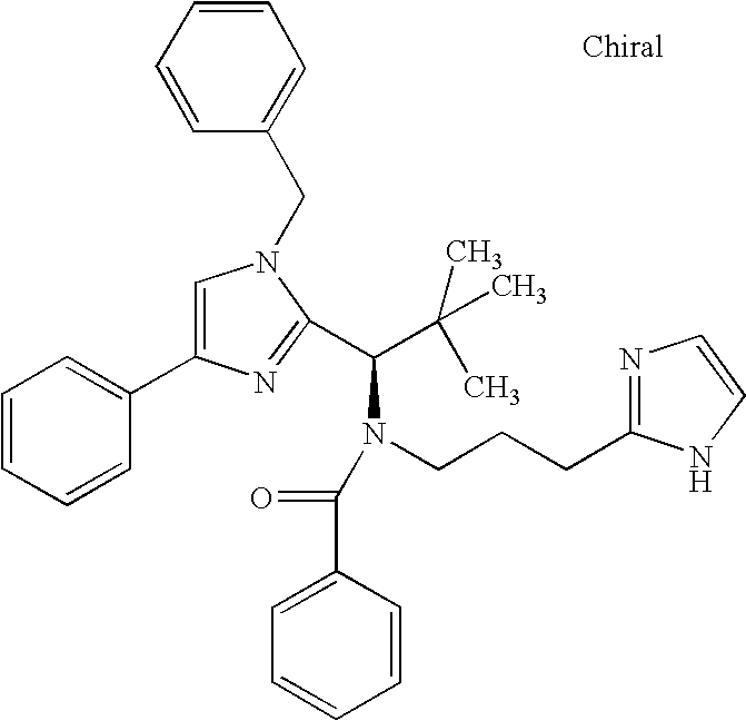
N1(CC2=CC=CC=C2)C=C(C2=CC=CC=C2)N=C1C(C(C)(C)C)N(CCCC1=NC=CN1)C(C1=CC=CC=C1)=O
